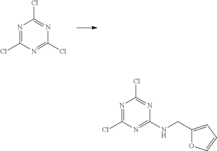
N1=C(Cl)N=C(Cl)N=C1Cl.N1=C(Cl)N=C(NCC2=CC=CO2)N=C1Cl
